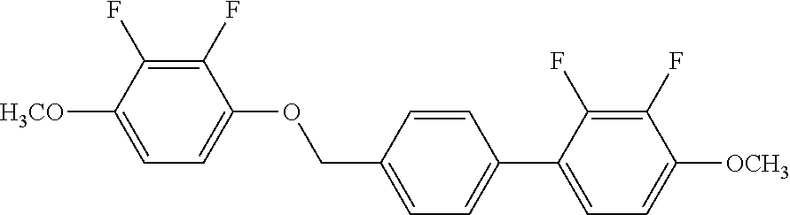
C1(F)=C(F)C([H3CO])=CC=C1OCC1=CC=C(C2=CC=C([OCH3])C(F)=C2F)C=C1
